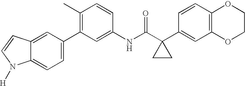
C1(C2=C(C)C=CC(NC(C3(C4=CC5=C(C=C4)OCCO5)CC3)=O)=C2)=CC=C2C(=C1)C=CN2[H]
